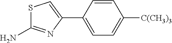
S1C(N)=NC(C2=CC=C([C(CH3)3])C=C2)=C1
